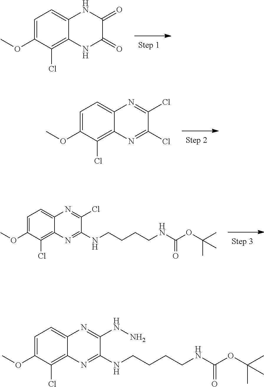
C1=C(OC)C(Cl)=C2C(=C1)NC(=O)C(=O)N2.C1=C(OC)C(Cl)=C2C(=C1)N=C(Cl)C(Cl)=N2.N(CCCCNC(OC(C)(C)C)=O)C1=NC2=C(Cl)C(OC)=CC=C2N=C1Cl.N(CCCCNC(OC(C)(C)C)=O)C1=NC2=C(Cl)C(OC)=CC=C2N=C1NN
